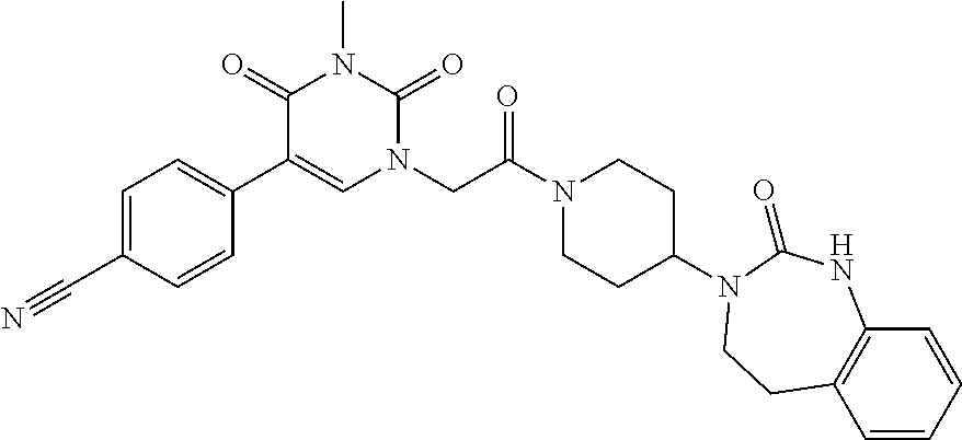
C1=CC(C2=CN(CC(N3CCC(N4C(=O)NC5=C(C=CC=C5)CC4)CC3)=O)C(=O)N(C)C2=O)=CC=C1C#N
